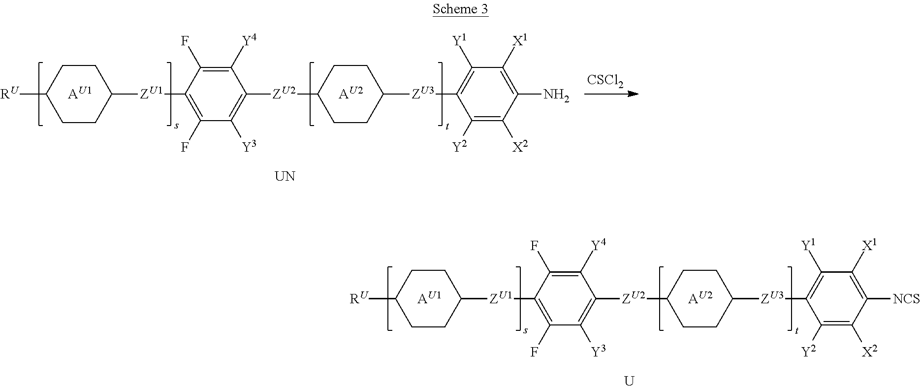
[AU1].[AU2].[RU]C1CCC([ZU1]C2=C(F)C([Y3])=C([ZU2]C3CCC([ZU3]C4=C([Y1])C([X1])=C(N)C([X2])=C4[Y2])CC3)C([Y4])=C2F)CC1.[UN].[CSCl2].[AU1].[AU2].[RU]C1CCC([ZU1]C2=C(F)C([Y3])=C([ZU2]C3CCC([ZU3]C4=C([Y1])C([X1])=C([NCS])C([X2])=C4[Y2])CC3)C([Y4])=C2F)CC1.[U]
